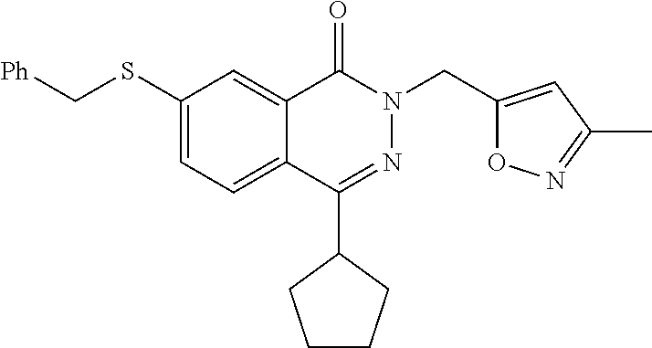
C12=CC(SC[Ph])=CC=C1C(C1CCCC1)=NN(CC1=CC(C)=NO1)C2=O
